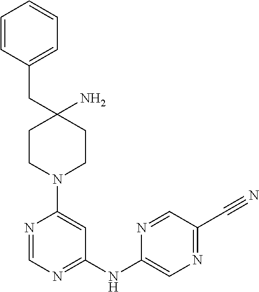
N1=CN=C(NC2=CN=C(C#N)C=N2)C=C1N1CCC(CC2=CC=CC=C2)(N)CC1
